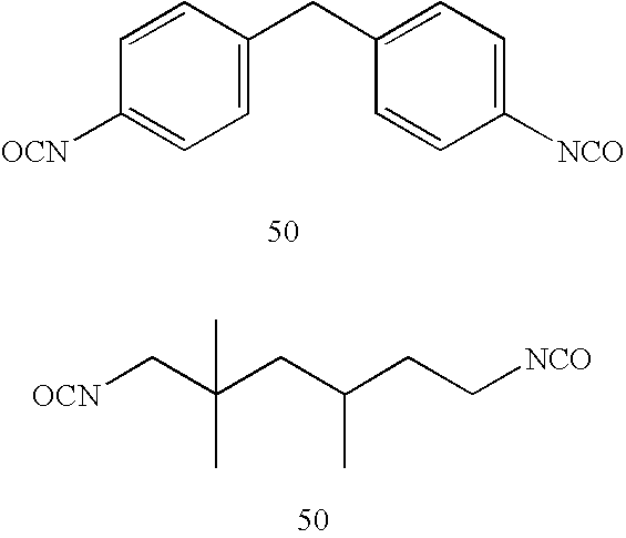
[OCN]CC(CC(CC[NCO])C)(C)C.C1=CC(CC2=CC=C([NCO])C=C2)=CC=C1[OCN]
